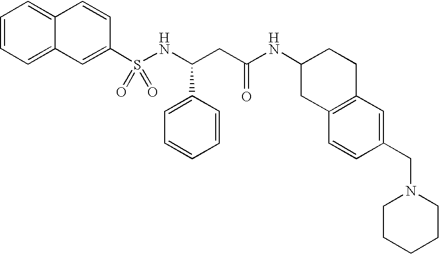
C1=CC=C2C(=C1)C=CC(S(NC(CC(NC1CC3=C(CC1)C=C(CN1CCCCC1)C=C3)=O)C1=CC=CC=C1)(=O)=O)=C2
